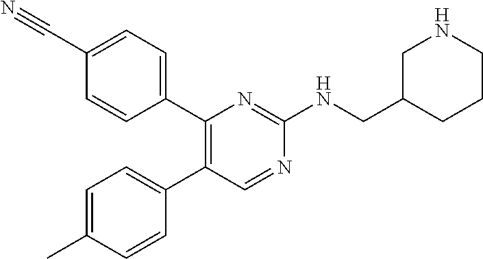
C1(C2=CC=C(C#N)C=C2)=C(C2=CC=C(C)C=C2)C=NC(NCC2CNCCC2)=N1
